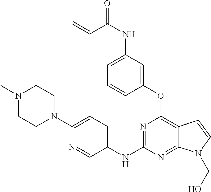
O=C(NC1=CC=CC(OC2=C3C(=NC(NC4=CC=C(N5CCN(C)CC5)N=C4)=N2)N(CO)C=C3)=C1)C=C
